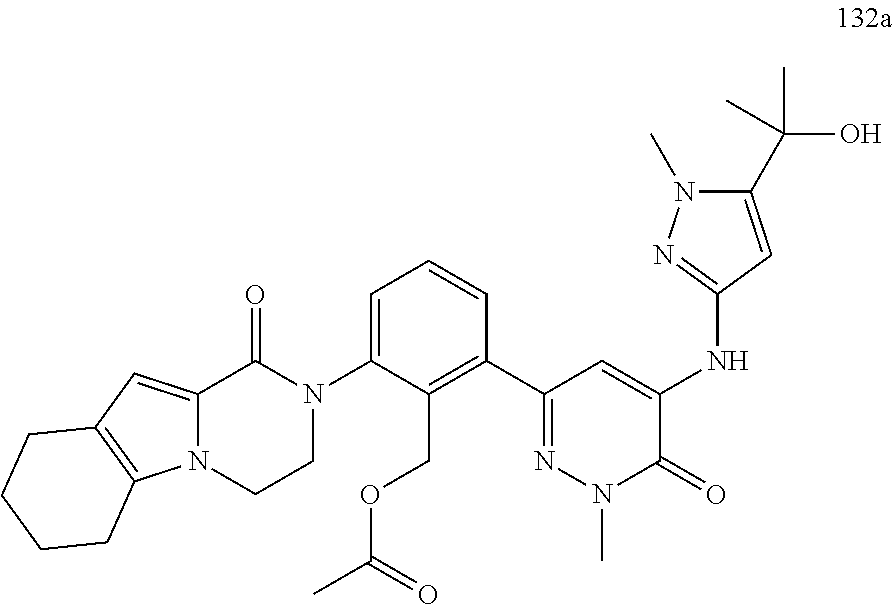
C12=CC3=C(N1CCN(C1=CC=CC(C4=NN(C)C(=O)C(NC5=NN(C)C(C(O)(C)C)=C5)=C4)=C1COC(C)=O)C2=O)CCCC3
